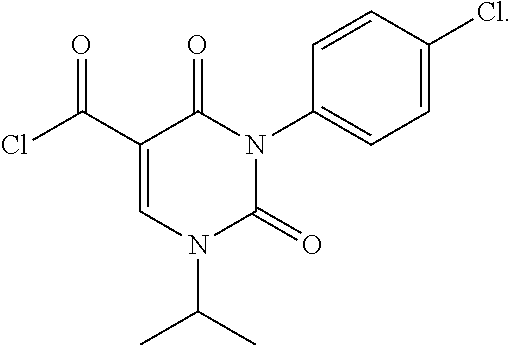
C1=C(Cl)C=CC(N2C(=O)C(C(Cl)=O)=CN(C(C)C)C2=O)=C1
